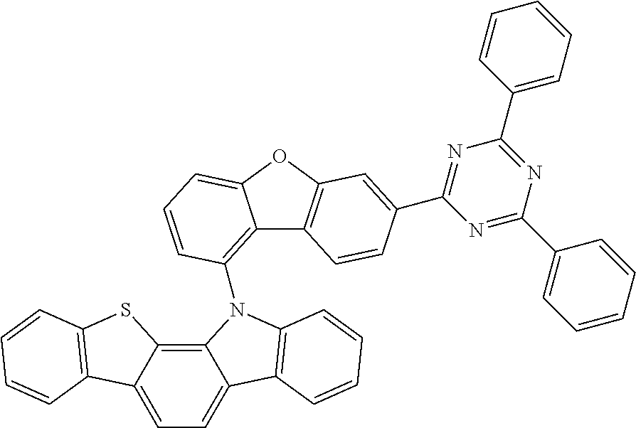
C12=C(N3C4=C5C(=CC=C4C4=C3C=CC=C4)C3=C(S5)C=CC=C3)C=CC=C1OC1=C2C=CC(C2=NC(C3=CC=CC=C3)=NC(C3=CC=CC=C3)=N2)=C1
